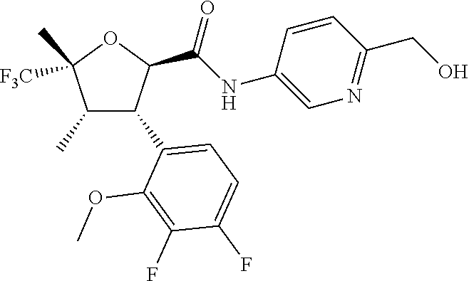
C1(C)C(C2=CC=C(F)C(F)=C2OC)C(C(NC2=CN=C(CO)C=C2)=O)OC1(C)[F3C]
